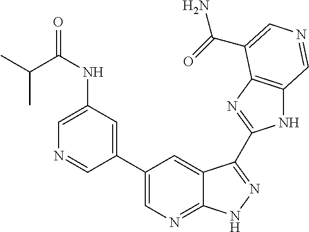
C1(C2=CN=C3C(=C2)C(C2=NC4=C(N2)C=NC=C4C(N)=O)=NN3)=CC(NC(C(C)C)=O)=CN=C1
